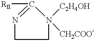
[RII]C1=NCCN1([C2H4OH])[CH2COO-]
